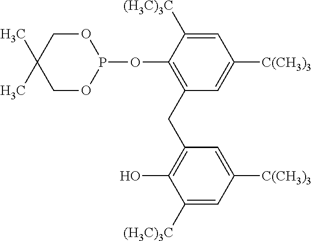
O1CC(C)(C)COP1OC1=C(CC2=C(O)C([(H3C)3C])=CC([C(CH3)3])=C2)C=C([C(CH3)3])C=C1[(H3C)3C]
